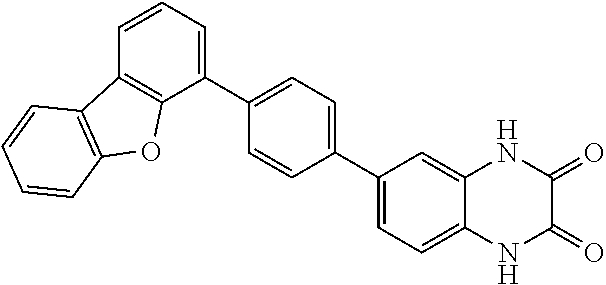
C1(C2=CC=C(C3=CC=CC4=C3OC3=C4C=CC=C3)C=C2)=CC=C2C(=C1)NC(=O)C(=O)N2
